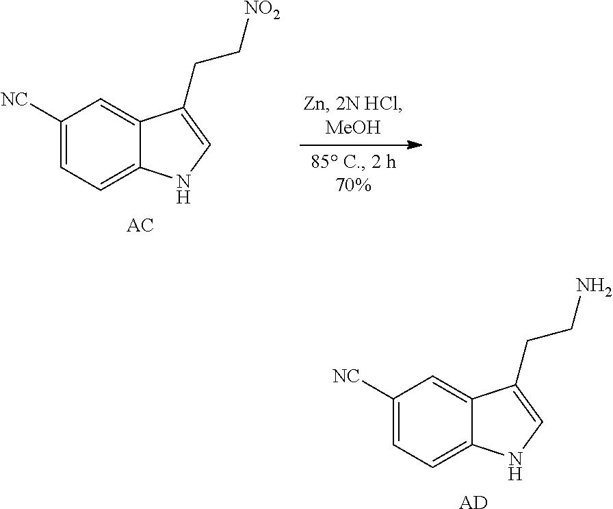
C1([NC])=CC=C2C(=C1)C(CC[NO2])=CN2.[AC].C1([NC])=CC=C2C(=C1)C(CCN)=CN2.[AD]
